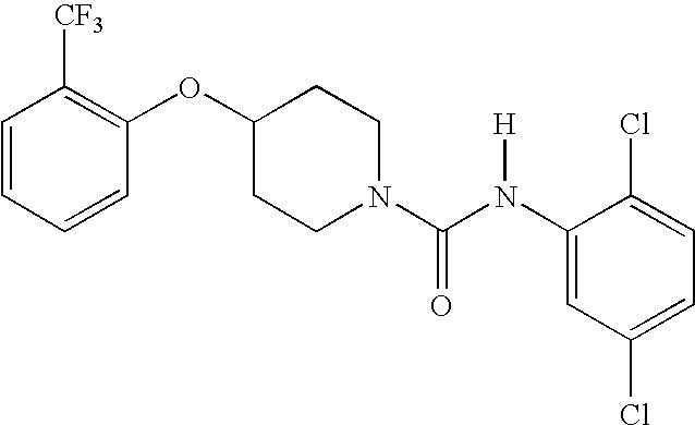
[CF3]C1=C(OC2CCN(C(N(C3=CC(Cl)=CC=C3Cl)[H])=O)CC2)C=CC=C1
